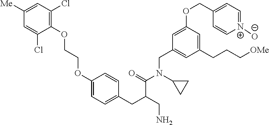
C1(OCCOC2=CC=C(CC(C(=O)N(CC3=CC(CCC[OMe])=CC(OCC4=CC=[N+]([O-])C=C4)=C3)C3CC3)CN)C=C2)=C(Cl)C=C([Me])C=C1Cl
